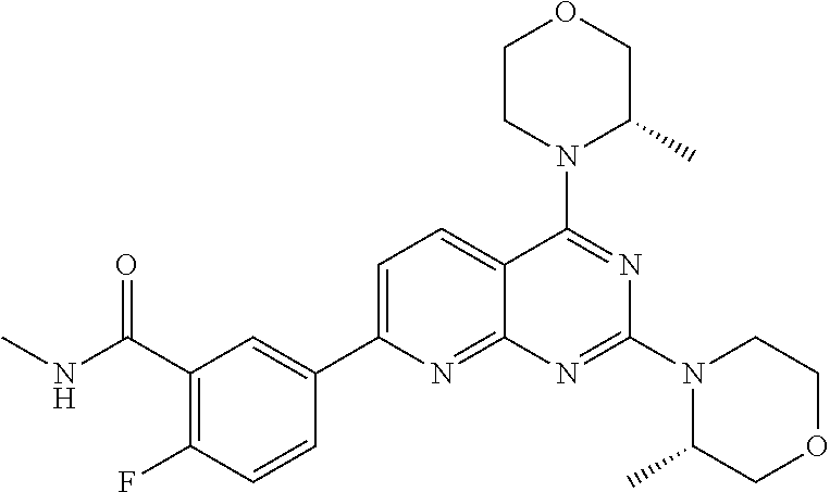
C1=C(C2=CC(C(NC)=O)=C(F)C=C2)N=C2C(=C1)C(N1C(C)COCC1)=NC(N1C(C)COCC1)=N2
